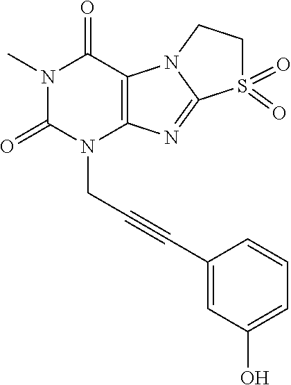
N1(C)C(=O)N(CC#CC2=CC(O)=CC=C2)C2=C(C1=O)N1C(=N2)S(=O)(=O)CC1
